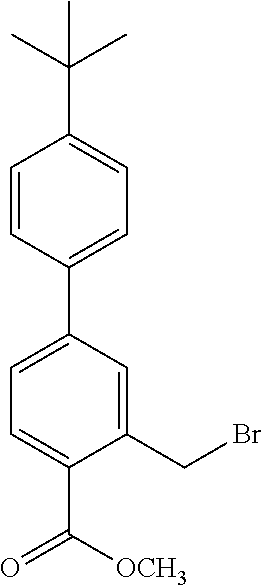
C1=C(C(=O)[OCH3])C(CBr)=CC(C2=CC=C(C(C)(C)C)C=C2)=C1
